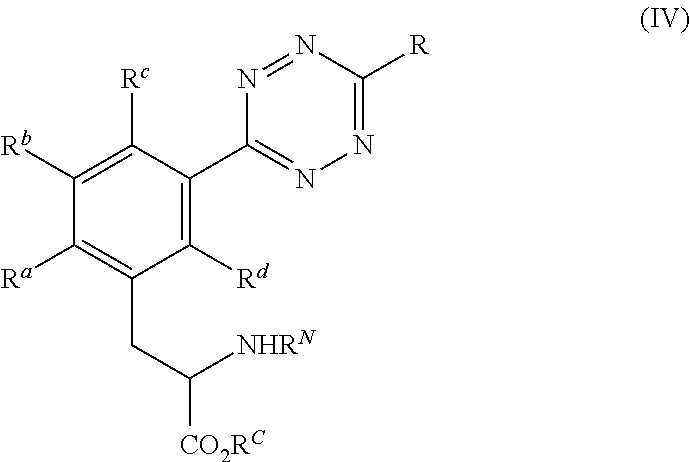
[Rc]C1=C([Rb])C([Ra])=C(CC([CO2RC])[NHRN])C([Rd])=C1C1=NN=C([R])N=N1
